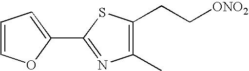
C1=COC(C2=NC(C)=C(CC[ONO2])S2)=C1
